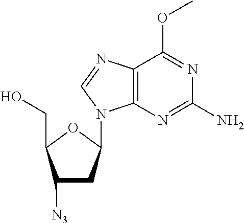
C1([N3])CC(N2C3=C(C(OC)=NC(N)=N3)N=C2)OC1CO
